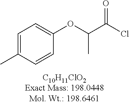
C1=C(C)C=CC(OC(C(Cl)=O)C)=C1
